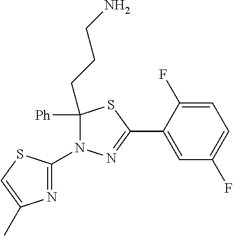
C1=C(F)C(C2=NN(C3=NC(C)=CS3)C(CCCN)([Ph])S2)=CC(F)=C1
